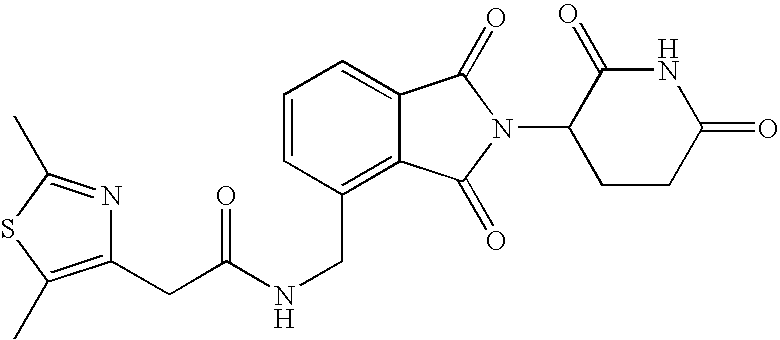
N(CC1=C2C(=CC=C1)C(=O)N(C1CCC(=O)NC1=O)C2=O)C(=O)CC1=C(C)SC(C)=N1
